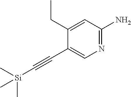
C1(CC)=CC(N)=NC=C1C#C[Si](C)(C)C
